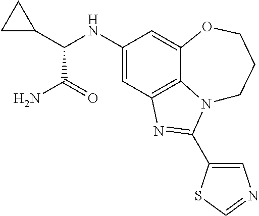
C1(NC(C2CC2)C(N)=O)=CC2=C3C(=C1)OCCCN3C(C1=CN=CS1)=N2
